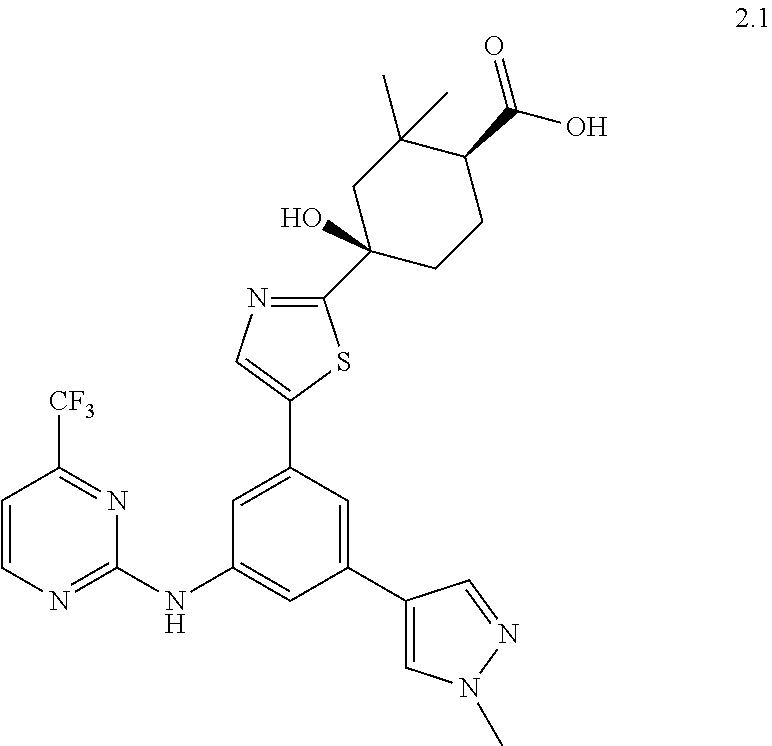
C1=CN=C(NC2=CC(C3=CN(C)N=C3)=CC(C3=CN=C(C4(O)CCC(C(O)=O)C(C)(C)C4)S3)=C2)N=C1[CF3]
